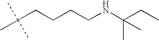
N(CCCCC(C)(C)C)C(CC)(C)C
